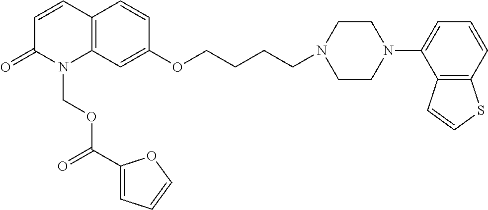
C1=CC2=C(N(COC(=O)C3=CC=CO3)C1=O)C=C(OCCCCN1CCN(C3=CC=CC4=C3C=CS4)CC1)C=C2
